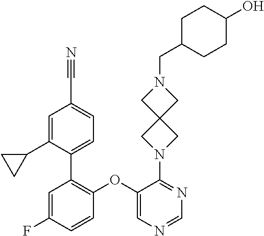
C1(OC2=C(C3=CC=C(C#N)C=C3C3CC3)C=C(F)C=C2)=CN=CN=C1N1CC2(C1)CN(CC1CCC(O)CC1)C2
